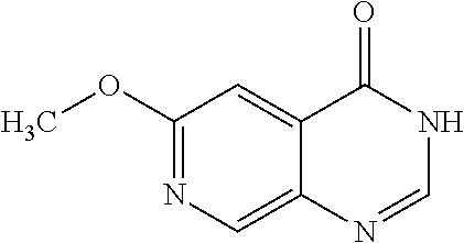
C1(OC)=NC=C2C(=C1)C(=O)NC=N2
